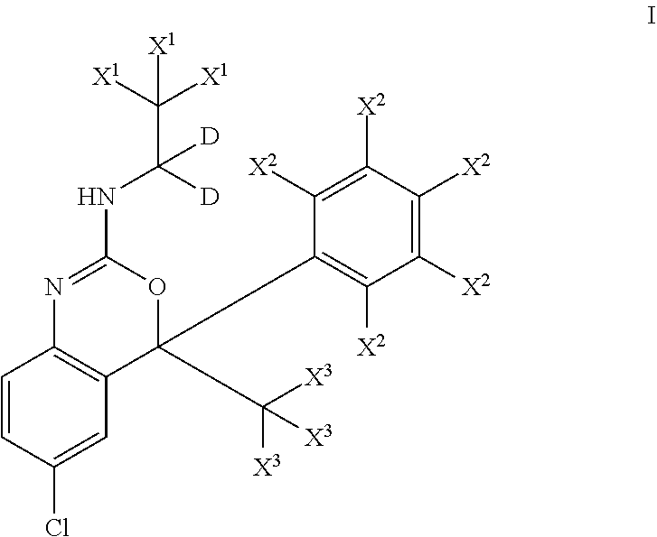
C1=CC(Cl)=CC2=C1N=C(NC(C([X1])([X1])[X1])([D])[D])OC2(C1=C([X2])C([X2])=C([X2])C([X2])=C1[X2])C([X3])([X3])[X3]
